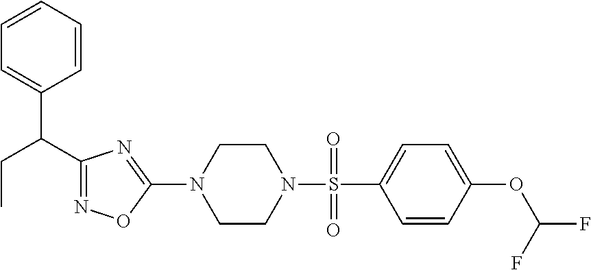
N1=C(C(C2=CC=CC=C2)CC)N=C(N2CCN(S(=O)(C3=CC=C(OC(F)F)C=C3)=O)CC2)O1
